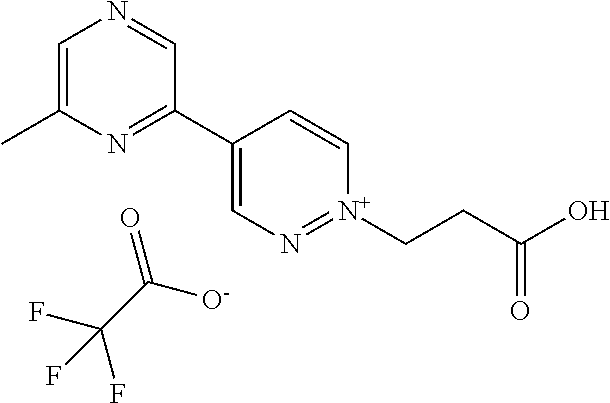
C1=C(C)N=C(C2=CN=[N+](CCC(O)=O)C=C2)C=N1.O=C([O-])C(F)(F)F
